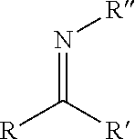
[R]C([R])=N[R]
